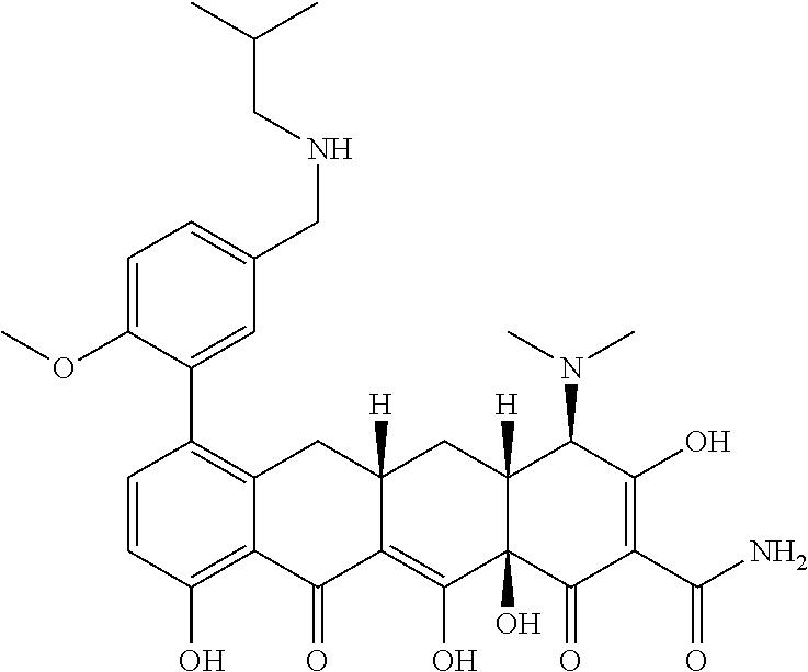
C1=CC(O)=C2C(=C1C1=CC(CNCC(C)C)=CC=C1OC)CC1([H])C(=C(O)C3(O)C([H])(C1)C(N(C)C)C(O)=C(C(N)=O)C3=O)C2=O
